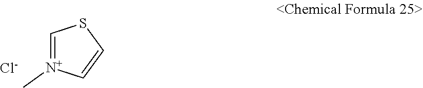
C1=[N+](C)C=CS1.[Cl-]
